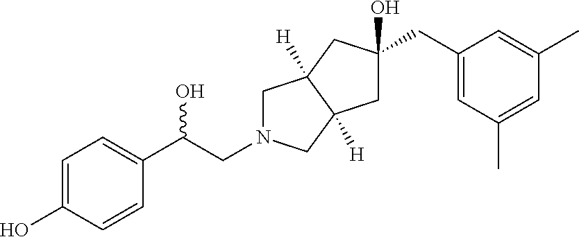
C1=C(O)C=CC(C(CN2CC3([H])C([H])(C2)CC(O)(CC2=CC(C)=CC(C)=C2)C3)O)=C1
